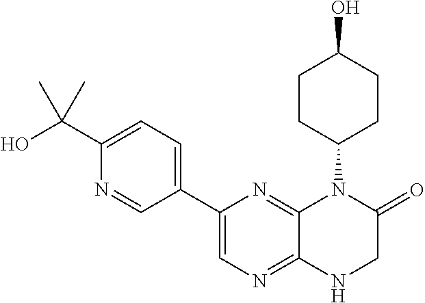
C1CC(N2C3=NC(C4=CC=C(C(O)(C)C)N=C4)=CN=C3NCC2=O)CCC1O
